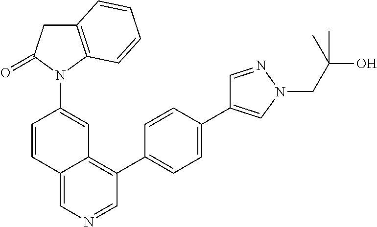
C1(C2=CC=C(C3=CN(CC(O)(C)C)N=C3)C=C2)=C2C(=CN=C1)C=CC(N1C3=C(CC1=O)C=CC=C3)=C2
